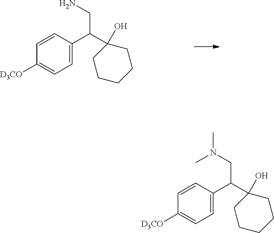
C1=CC(C(CN)C2(O)CCCCC2)=CC=C1[D3CO].C1=CC(C(CN(C)C)C2(O)CCCCC2)=CC=C1[D3CO]
